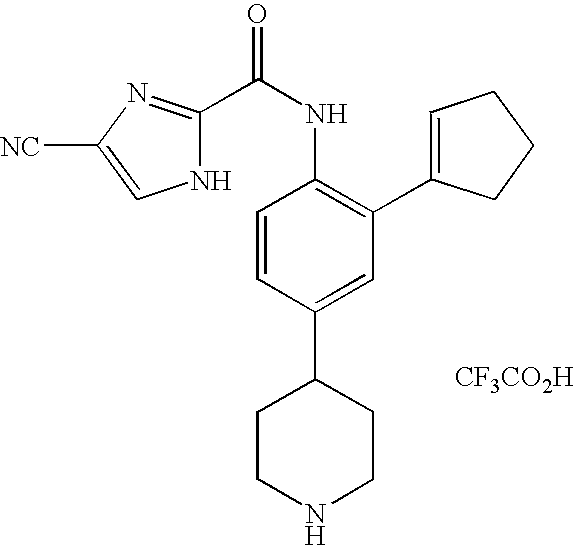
C1(C(NC2=C(C3=CCCC3)C=C(C3CCNCC3)C=C2)=O)=NC([NC])=CN1.[CF3CO2H]
